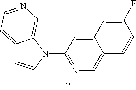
C12=CC=NC=C1N(C1=NC=C3C(=C1)C=C(F)C=C3)C=C2
